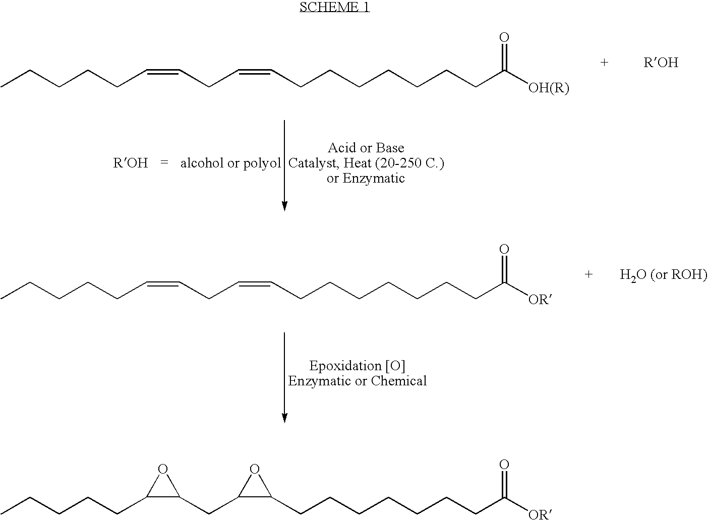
CCCCCC=CCC=CCCCCCCCC([OH(R)])=O.CCCCCC=CCC=CCCCCCCCC([OR])=O.CCCCCC1C(CC2C(CCCCCCCC([OR])=O)O2)O1
